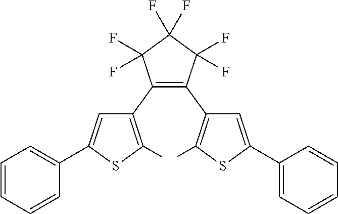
C1(F)(F)C(F)(F)C(F)(F)C(C2=C(C)SC(C3=CC=CC=C3)=C2)=C1C1=C(C)SC(C2=CC=CC=C2)=C1
